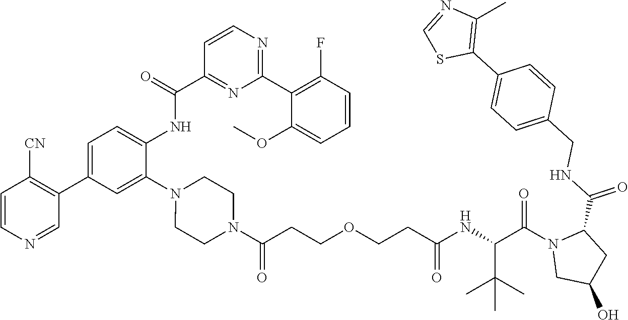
C1=CN=CC(C2=CC=C(NC(C3=NC(C4=C(F)C=CC=C4OC)=NC=C3)=O)C(N3CCN(C(CCOCCC(NC(C(N4CC(O)CC4C(NCC4=CC=C(C5=C(C)N=CS5)C=C4)=O)=O)C(C)(C)C)=O)=O)CC3)=C2)=C1[CN]
